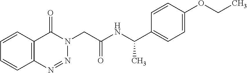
C12=C(N=NN(CC(NC(C3=CC=C(OCC)C=C3)C)=O)C1=O)C=CC=C2
